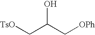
[TsO]CC(C[OPh])O
